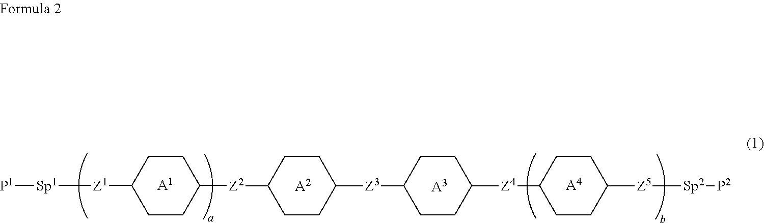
C1CC([Z1][Sp1][P1])CCC1[Z2]C1CCC([Z3]C2CCC([Z4]C3CCC([Z5][Sp2][P2])CC3)CC2)CC1.[A1].[A2].[A3].[A4]
